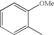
C1=CC=C(C)C([OMe])=C1
